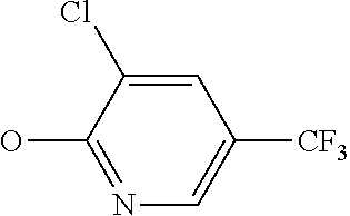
N1=C(O)C(Cl)=CC([CF3])=C1
